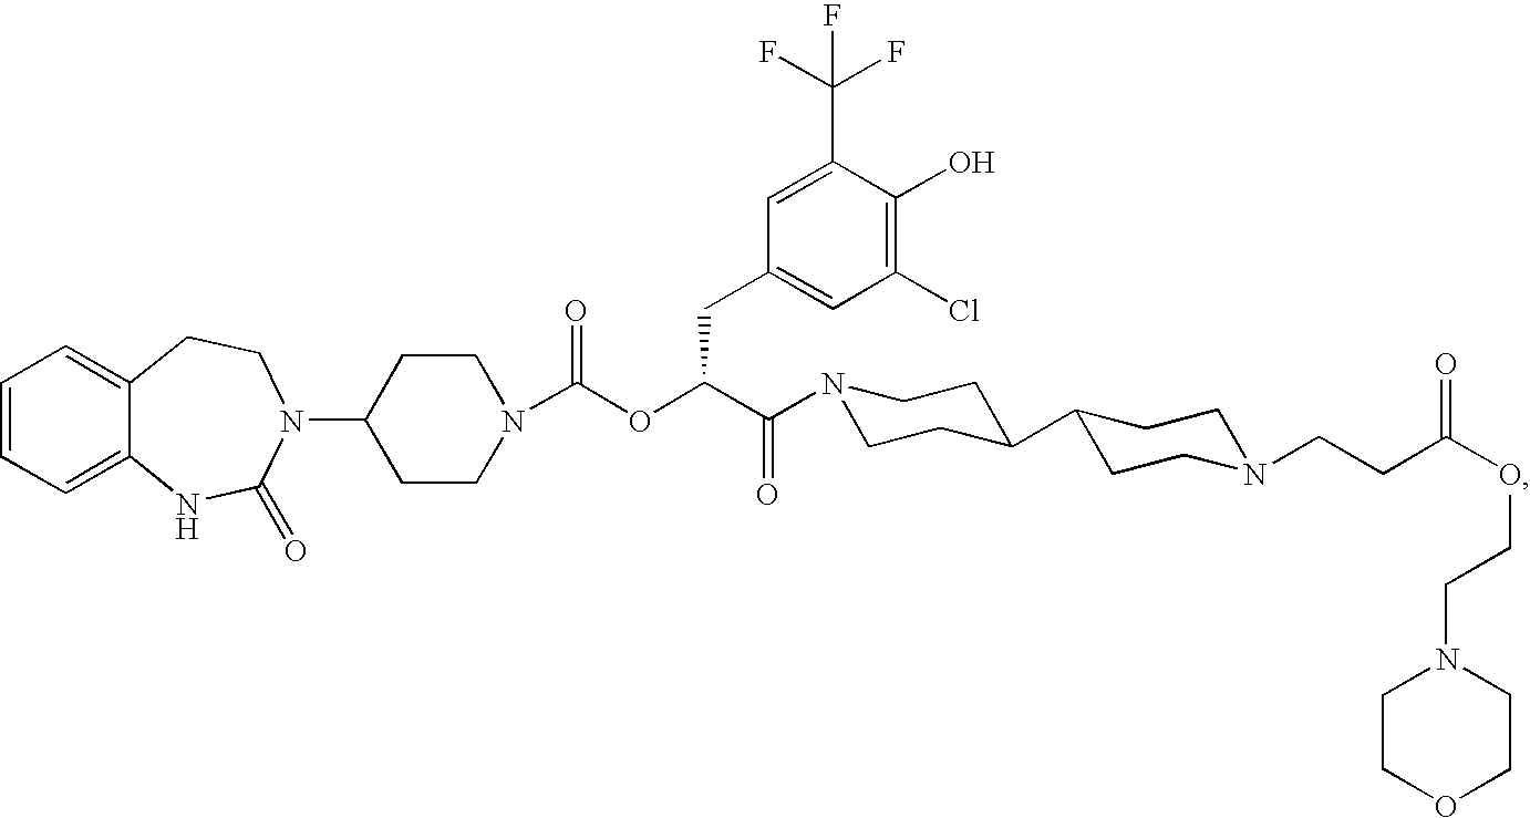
C1=CC=C2C(=C1)CCN(C1CCN(C(OC(C(=O)N3CCC(C4CCN(CCC(OCCN5CCOCC5)=O)CC4)CC3)CC3=CC(Cl)=C(O)C(C(F)(F)F)=C3)=O)CC1)C(=O)N2
